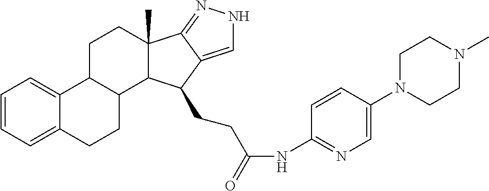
C1=CC=C2C(=C1)C1C(CC2)C2C(C)(CC1)C1=NNC=C1C2CCC(NC1=NC=C(N2CCN(C)CC2)C=C1)=O
